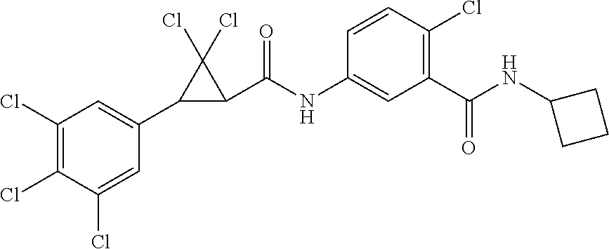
C1(Cl)=C(Cl)C(Cl)=CC(C2C(C(NC3=CC(C(NC4CCC4)=O)=C(Cl)C=C3)=O)C2(Cl)Cl)=C1
